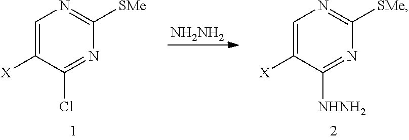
C1=C([X])C(Cl)=NC([SMe])=N1.C1=C([X])C([NHNH2])=NC([SMe])=N1.[NH2NH2]
